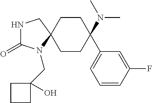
N1C(=O)N(CC2(O)CCC2)C2(C1)CCC(N(C)C)(C1=CC=CC(F)=C1)CC2
